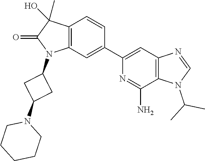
C12=C(C=C(C3=CC4=C(C(N)=N3)N(C(C)C)C=N4)C=C1)N(C1CC(N3CCCCC3)C1)C(=O)C2(C)O
